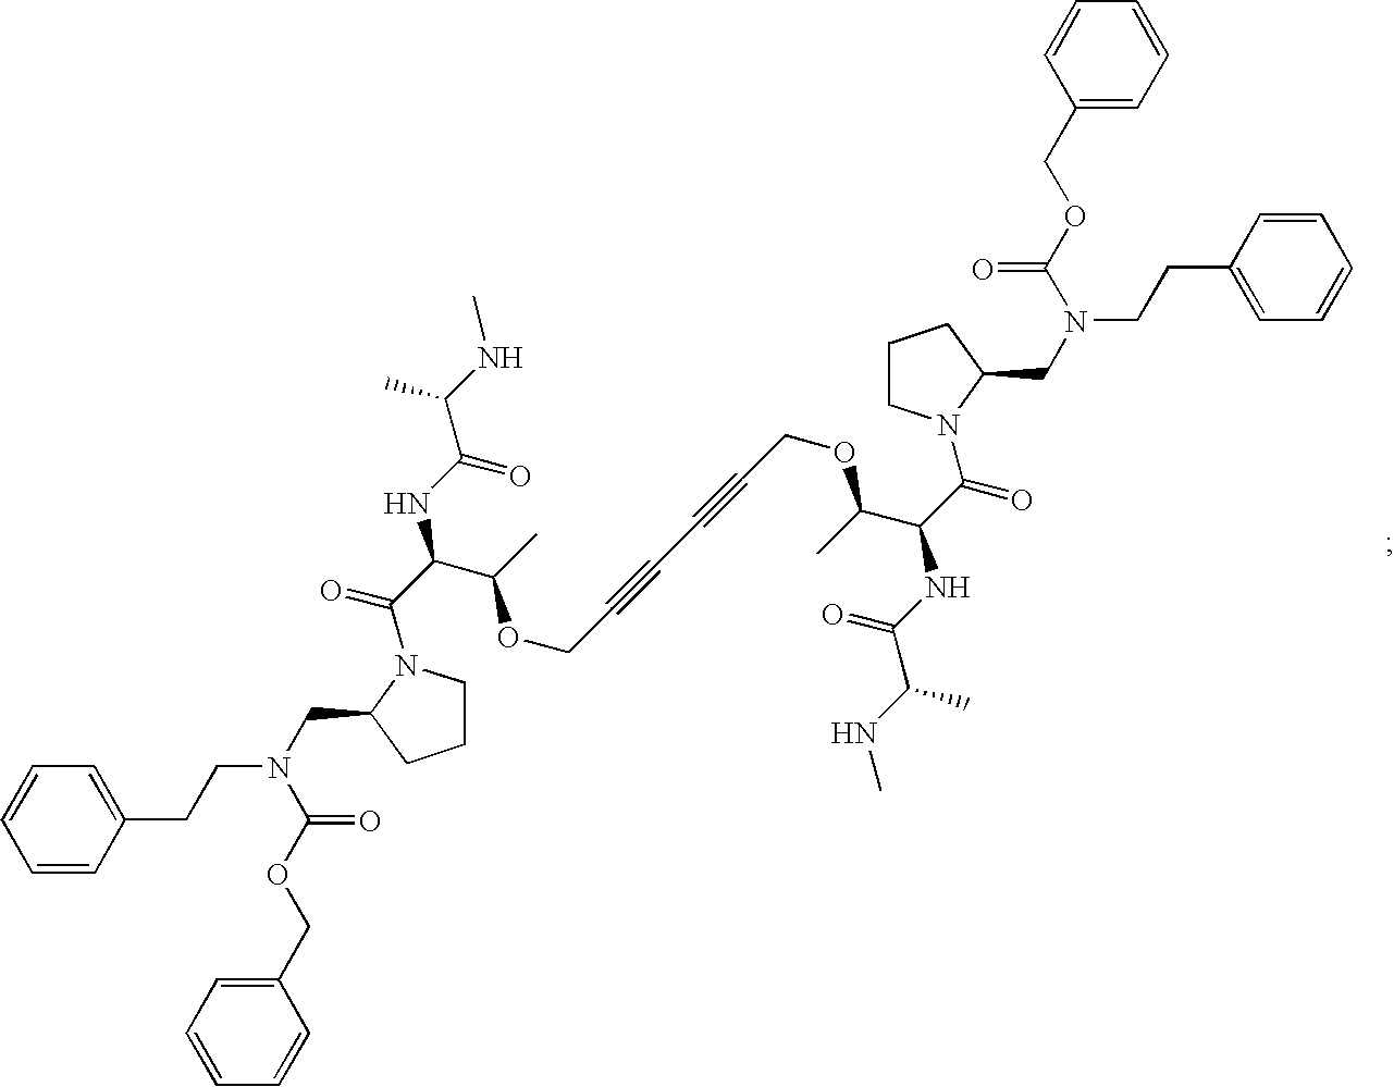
C1=CC(CCN(C(=O)OCC2=CC=CC=C2)CC2CCCN2C(=O)C(C(OCC#CC#CCOC(C(C(N2C(CN(CCC3=CC=CC=C3)C(=O)OCC3=CC=CC=C3)CCC2)=O)NC(=O)C(NC)C)C)C)NC(=O)C(NC)C)=CC=C1
